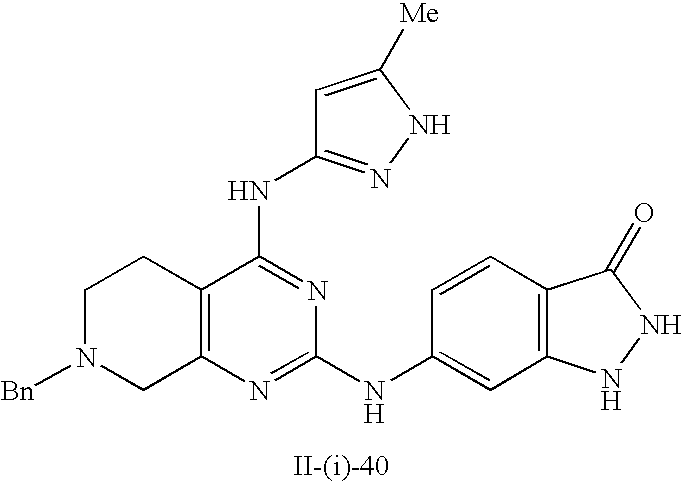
C12=C(C(NC3=NNC([Me])=C3)=NC(NC3=CC4=C(C=C3)C(=O)NN4)=N1)CCN([Bn])C2
